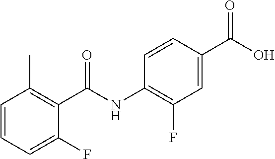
C1=CC=C(F)C(C(NC2=C(F)C=C(C(O)=O)C=C2)=O)=C1C
